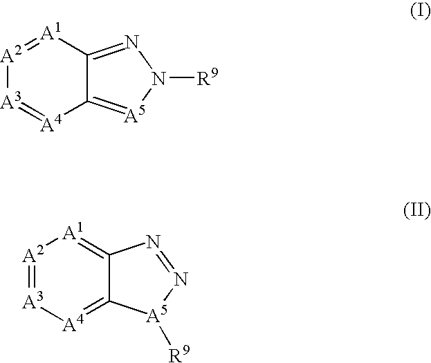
[A2]1=[A1]C2=NN([R9])[A5]=C2[A4]=[A3]1.[A2]1=[A3][A4]=C2C(=[A1]1)N=N[A5]2[R9]
